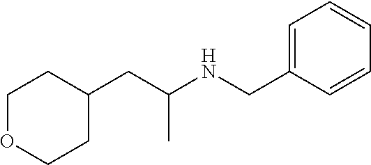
O1CCC(CC(NCC2=CC=CC=C2)C)CC1
